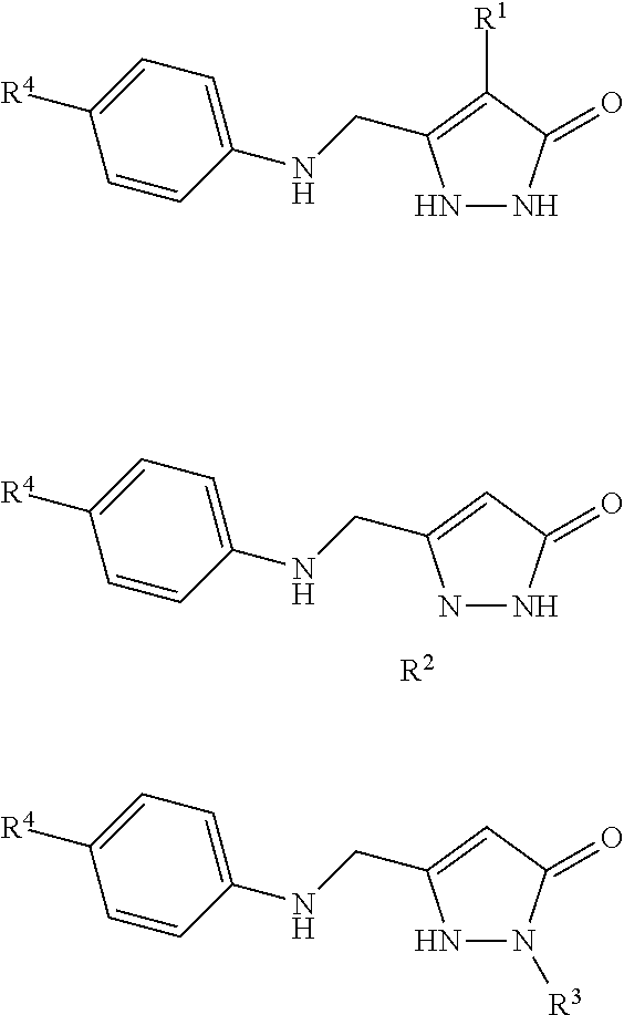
N1NC(=O)C([R1])=C1CNC1=CC=C([R4])C=C1.N1N([R3])C(=O)C=C1CNC1=CC=C([R4])C=C1.N1NC(=O)C=C1CNC1=CC=C([R4])C=C1.[R2]
